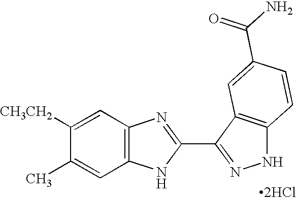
C1=C(C)C([CH3CH2])=CC2=C1NC(C1=NNC3=C1C=C(C(N)=O)C=C3)=N2.[2HCl]
